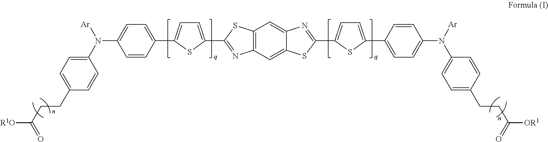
C1=C(C2=NC3=C(S2)C=C2C(=C3)SC(C3=CC=C(C4=CC=C(N([Ar])C5=CC=C(CCC([OR1])=O)C=C5)C=C4)S3)=N2)SC(C2=CC=C(N(C3=CC=C(CCC([R1O])=O)C=C3)[Ar])C=C2)=C1
